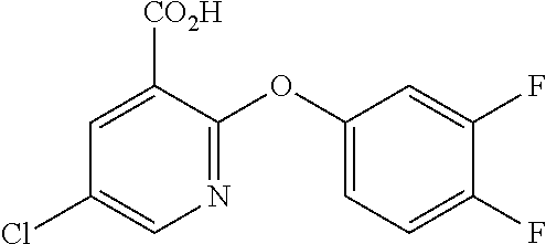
C1([CO2H])=CC(Cl)=CN=C1OC1=CC=C(F)C(F)=C1
